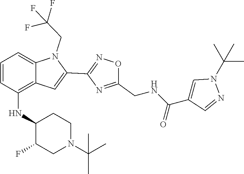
C12=C(NC3C(F)CN(C(C)(C)C)CC3)C=CC=C1N(CC(F)(F)F)C(C1=NOC(CNC(C3=CN(C(C)(C)C)N=C3)=O)=N1)=C2
